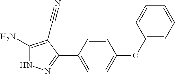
C1(N)=C(C#N)C(C2=CC=C(OC3=CC=CC=C3)C=C2)=NN1
